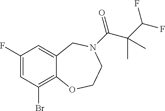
C1(F)=CC(Br)=C2C(=C1)CN(C(=O)C(C(F)F)(C)C)CCO2
